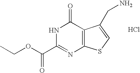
N1C(C(OCC)=O)=NC2=C(C1=O)C(CN)=CS2.Cl
